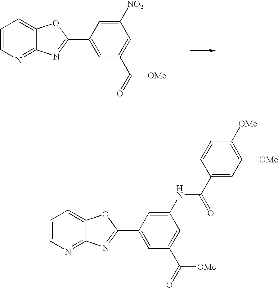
C1=CN=C2C(=C1)OC(C1=CC(C([OMe])=O)=CC([NO2])=C1)=N2.C1=CN=C2C(=C1)OC(C1=CC(C([OMe])=O)=CC(NC(C3=CC([OMe])=C([OMe])C=C3)=O)=C1)=N2
